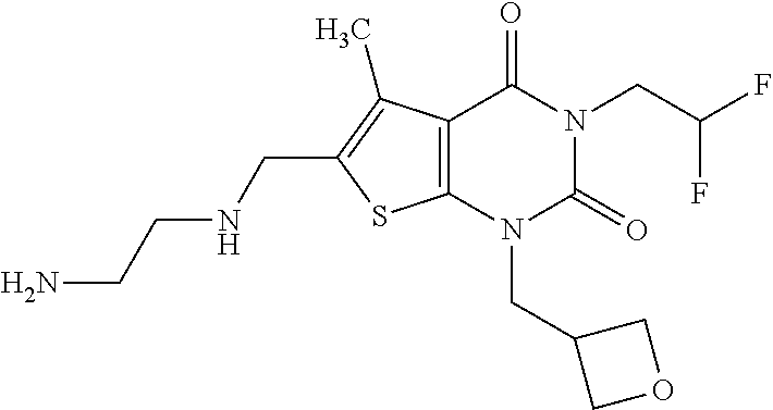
C12=C(N(CC3COC3)C(=O)N(CC(F)F)C1=O)SC(CNCCN)=C2C
